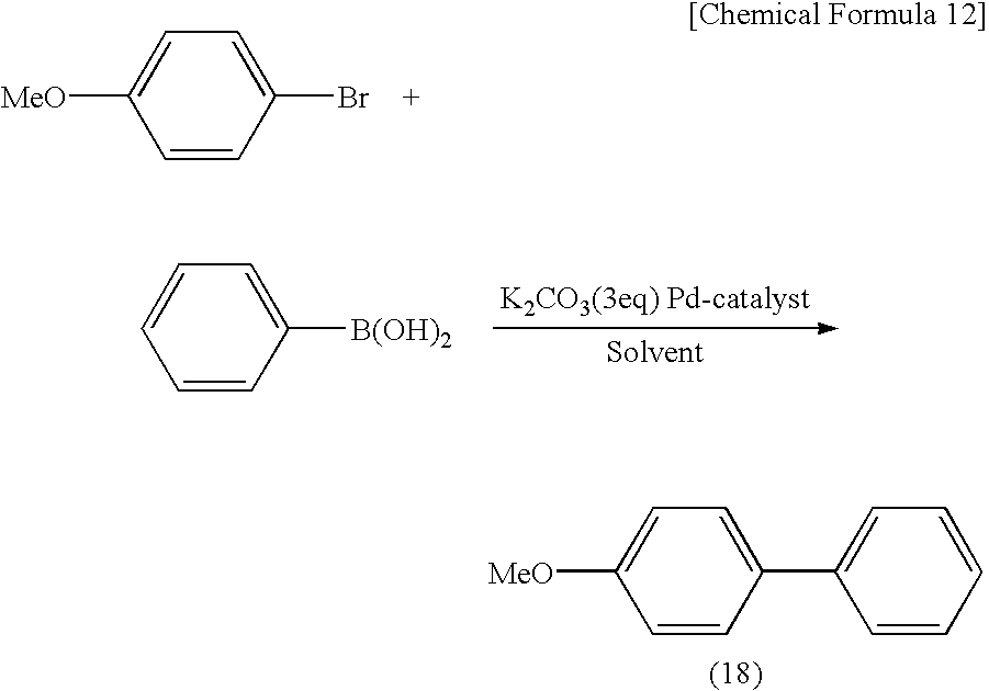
C1=CC(Br)=CC=C1[MeO].C1=CC([B(OH)2])=CC=C1.C1=CC(C2=CC=CC=C2)=CC=C1[MeO]
